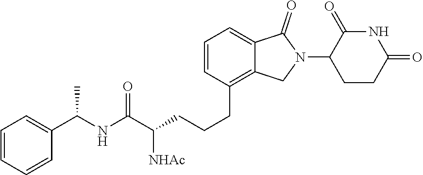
C1=CC(CCCC(C(NC(C2=CC=CC=C2)C)=O)[NHAc])=C2C(=C1)C(=O)N(C1CCC(=O)NC1=O)C2
